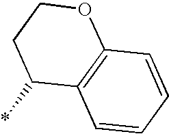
C12=C(C=CC=C1)OCCC2*
